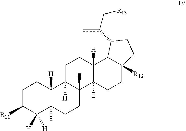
C1C([R11])C([H])([H])C2(C)C([H])(C1)C1([H])C(C)(CC2)C2(C)C([H])(CC1)C1C([R12])(CC2)CCC1c(C[R13])c
